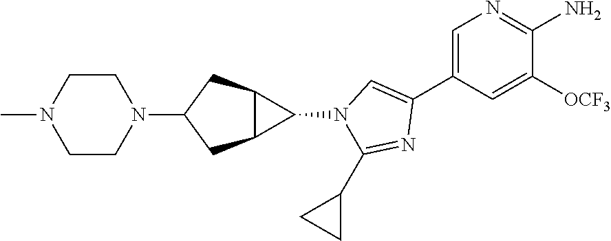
C1=C(C2=CN(C3C4C3CC(N3CCN(C)CC3)C4)C(C3CC3)=N2)C=C([OCF3])C(N)=N1
